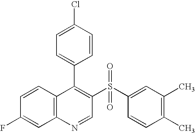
C12=C(C=CC(F)=C1)C(C1=CC=C(Cl)C=C1)=C(S(C1=CC(C)=C(C)C=C1)(=O)=O)C=N2
